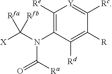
C1([Re])=C(N(C([X])([Rfa])[Rfb])C([Ra])=O)C([Rd])=C([R])C([Rc])=[Y]1
